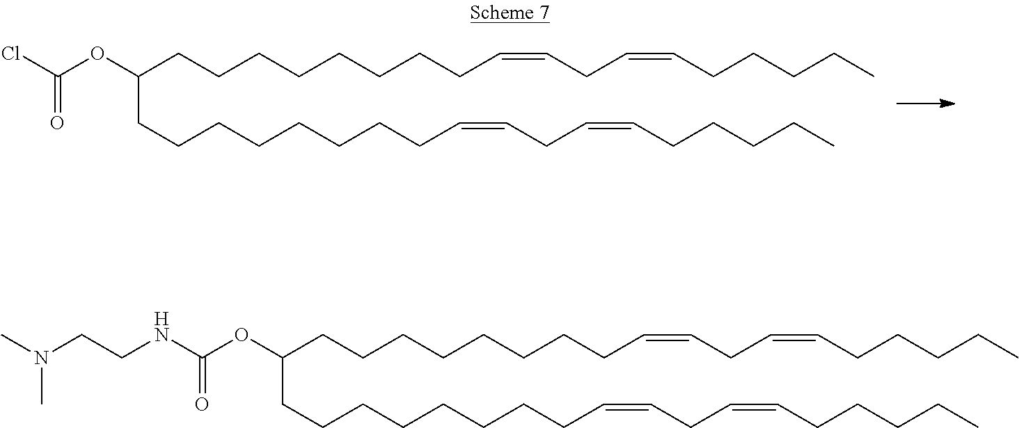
C(CCCCCCCCC=CCC=CCCCCC)(CCCCCCCCC=CCC=CCCCCC)OC(Cl)=O.C(CCCCCCCCC=CCC=CCCCCC)(CCCCCCCCC=CCC=CCCCCC)OC(NCCN(C)C)=O
